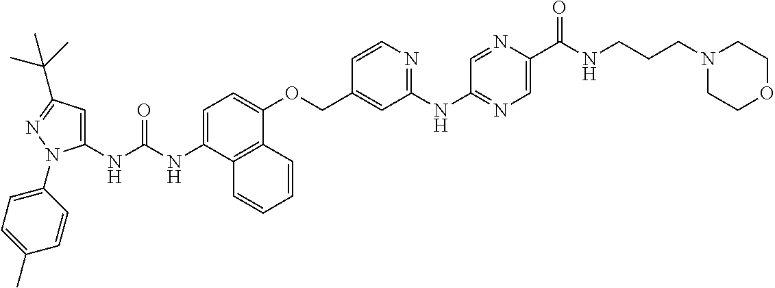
C1=C(NC(NC2=CC(C(C)(C)C)=NN2C2=CC=C(C)C=C2)=O)C2=C(C(OCC3=CC(NC4=NC=C(C(NCCCN5CCOCC5)=O)N=C4)=NC=C3)=C1)C=CC=C2
